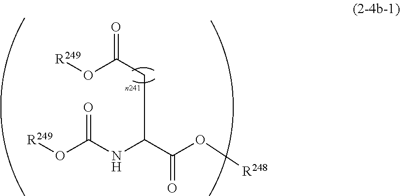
[R249]OC(CCC(C(O[R248])=O)NC(O[R249])=O)=O
